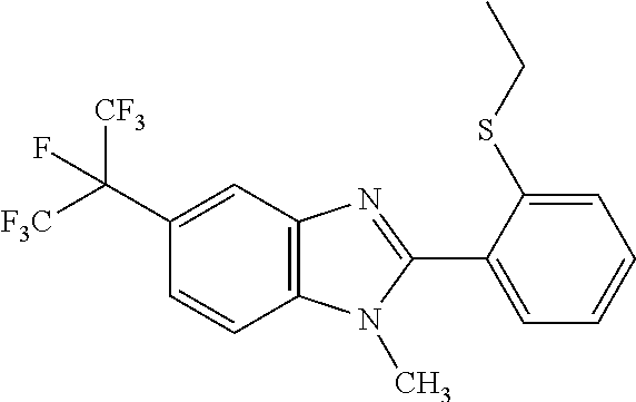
C1(C([F3C])([CF3])F)=CC2=C(C=C1)N(C)C(C1=CC=CC=C1SCC)=N2
